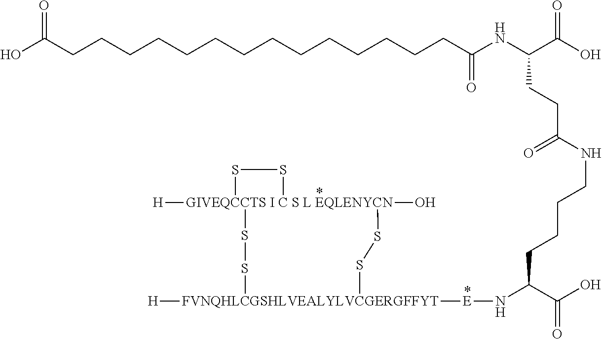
[GIVEQCCTS I C S L EQLENYCN]12([H])(O)(SS[FVNQHLCGSHLVEALYLVCGERGFFYT]([H])([E]NC(C(O)=O)CCCCNC(CCC(NC(CCCCCCCCCCCCCCC(O)=O)=O)C(O)=O)=O)SS1)SS2
